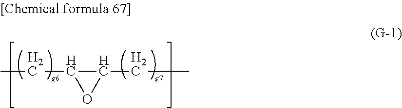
CCC1C(CC)O1
